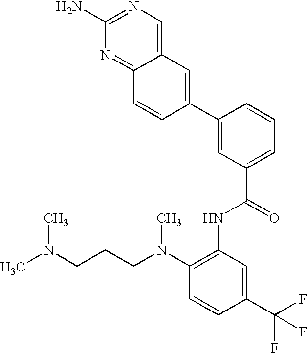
C1(N)=NC=C2C(=N1)C=CC(C1=CC(C(=O)NC3=C(N(C)CCCN(C)C)C=CC(C(F)(F)F)=C3)=CC=C1)=C2
